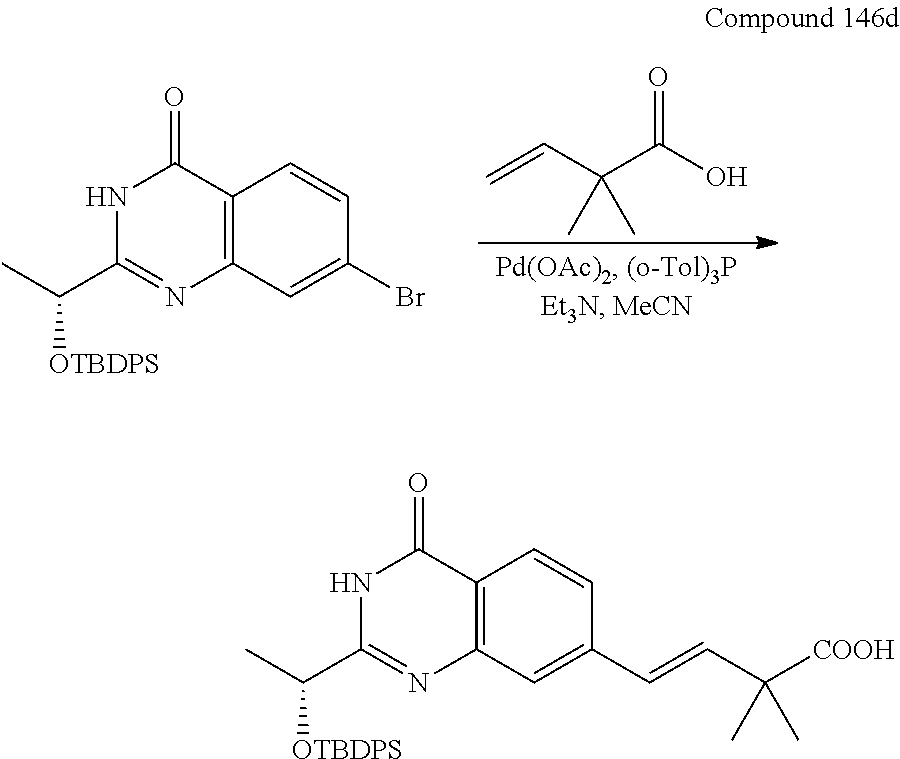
C=CC(C(O)=O)(C)C.N1C(C([OTBDPS])C)=NC2=C(C1=O)C=CC(Br)=C2.N1C(C([OTBDPS])C)=NC2=C(C1=O)C=CC(C=CC([COOH])(C)C)=C2
